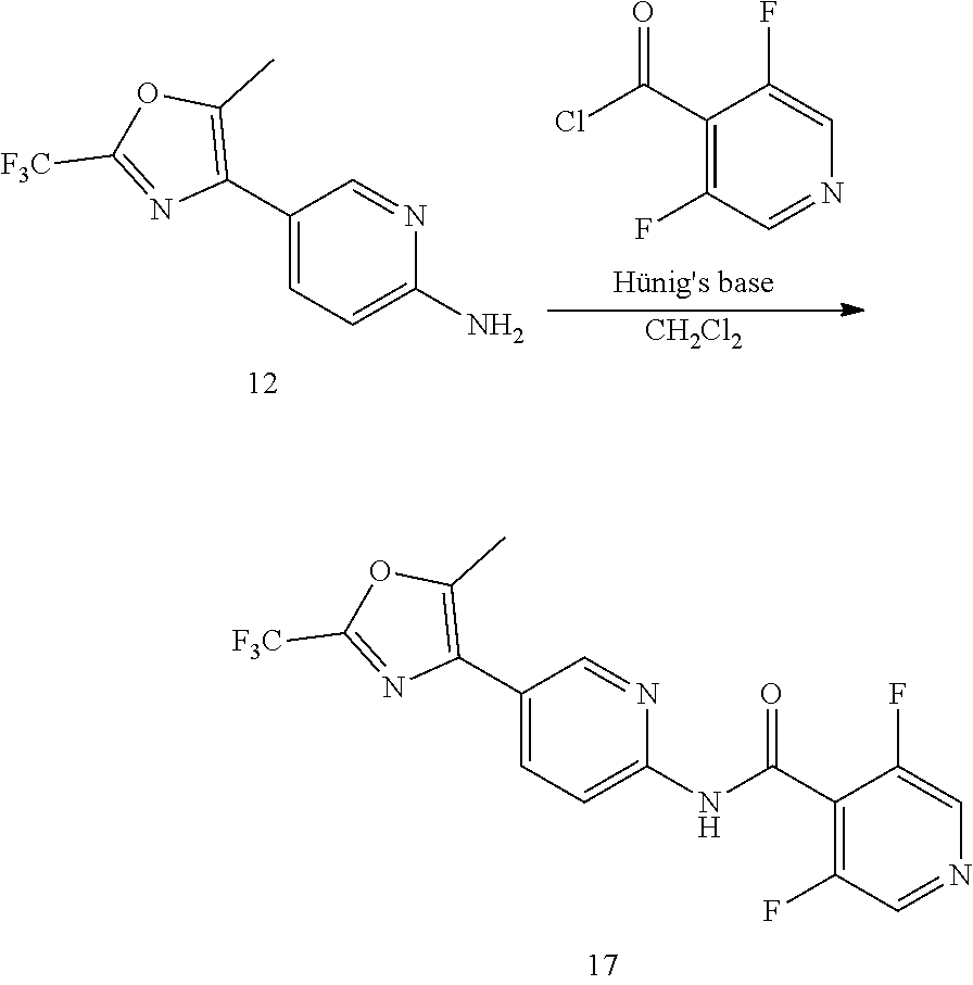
C1(C2=C(C)OC([F3C])=N2)=CC=C(N)N=C1.C1(C(Cl)=O)=C(F)C=NC=C1F.[CH2Cl2].C1(C2=C(C)OC([F3C])=N2)=CC=C(NC(C2=C(F)C=NC=C2F)=O)N=C1
